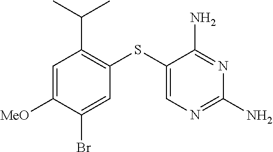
C1=C([MeO])C(Br)=CC(SC2=CN=C(N)N=C2N)=C1C(C)C
